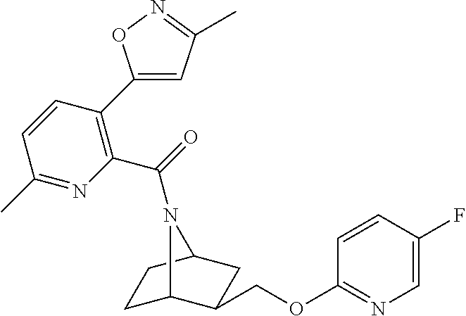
C1C2C(COC3=NC=C(F)C=C3)CC(C1)N2C(=O)C1=C(C2=CC(C)=NO2)C=CC(C)=N1
